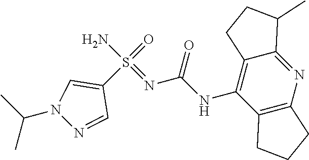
N(C(NC1=C2C(=NC3=C1CCC3)C(C)CC2)=O)=S(C1=CN(C(C)C)N=C1)(=O)N
